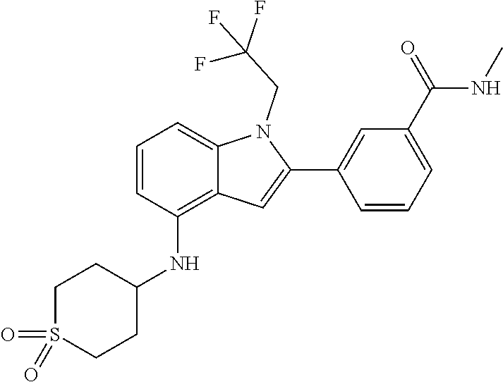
O=S1(=O)CCC(NC2=C3C(=CC=C2)N(CC(F)(F)F)C(C2=CC(C(=O)NC)=CC=C2)=C3)CC1
